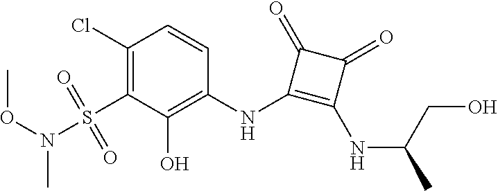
C1(NC2=C(O)C(S(N(OC)C)(=O)=O)=C(Cl)C=C2)=C(NC(CO)C)C(=O)C1=O
